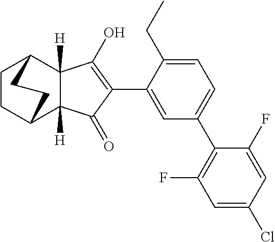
C1=C(C2=C(O)C3([H])C([H])(C2=O)C2CCC3CC2)C(CC)=CC=C1C1=C(F)C=C(Cl)C=C1F
